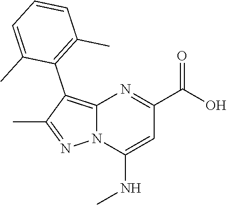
C12=C(C3=C(C)C=CC=C3C)C(C)=NN1C(NC)=CC(C(O)=O)=N2
